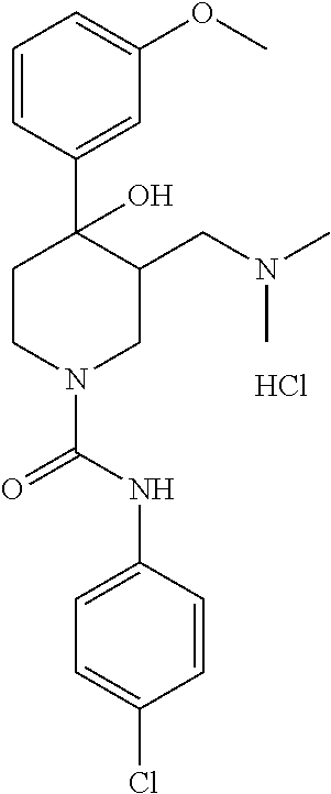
C1=CC(C2(O)CCN(C(NC3=CC=C(Cl)C=C3)=O)CC2CN(C)C)=CC(OC)=C1.Cl
